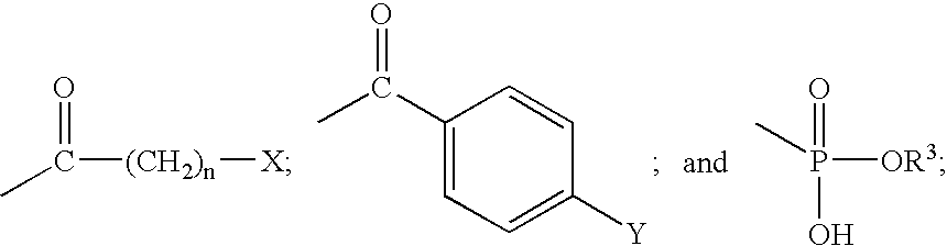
O=C(C)[(CH2)n][X].C1(C(C)=O)=CC=C([Y])C=C1.CP([OR3])(=O)O
